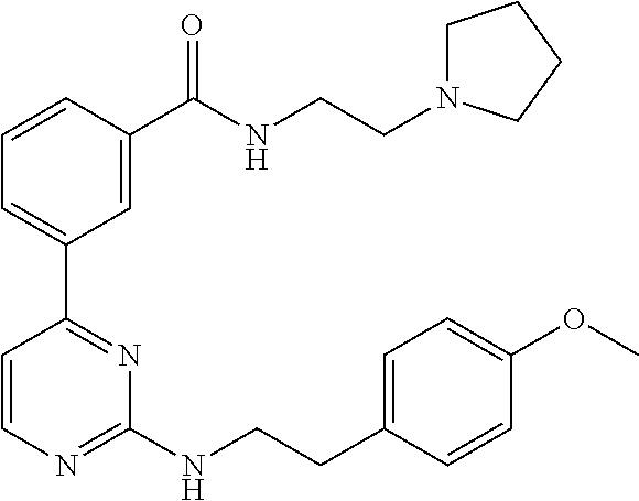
C1=CC(C(NCCN2CCCC2)=O)=CC(C2=NC(NCCC3=CC=C(OC)C=C3)=NC=C2)=C1
